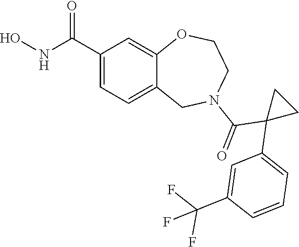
C1(C(NO)=O)=CC=C2C(=C1)OCCN(C(=O)C1(C3=CC=CC(C(F)(F)F)=C3)CC1)C2
